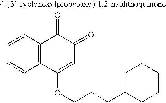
C1=CC2=C(C=C1)C(OCCCC1CCCCC1)=CC(=O)C2=O
